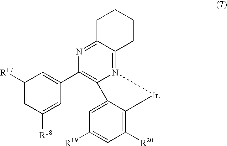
N12=C3C(=NC(C4=CC([R17])=CC([R18])=C4)=C1C1=CC([R19])=CC([R20])=C1[Ir]2)CCCC3
